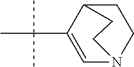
C1C2C(C(C)(C)C)=CN(C1)CC2
